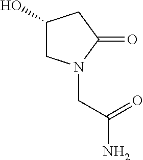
C1(O)CN(CC(N)=O)C(=O)C1
